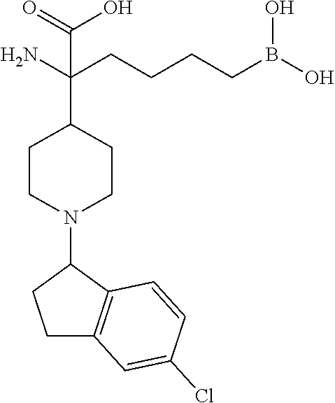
C1(N2CCC(C(CCCCB(O)O)(N)C(=O)O)CC2)CCC2=C1C=CC(Cl)=C2
